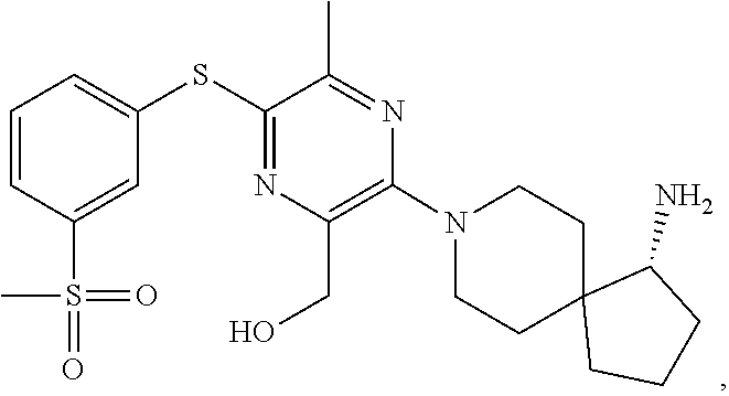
C1CN(C2=C(CO)N=C(SC3=CC=CC(S(C)(=O)=O)=C3)C(C)=N2)CCC12CCCC2N
